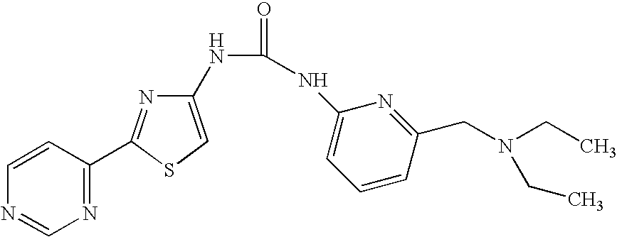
C1=CC(C2=NC(NC(=O)NC3=CC=CC(CN(CC)CC)=N3)=CS2)=NC=N1
